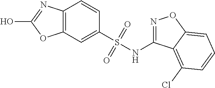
C12=C(C=C(S(NC3=NOC4=CC=CC(Cl)=C34)(=O)=O)C=C1)OC(O)=N2
